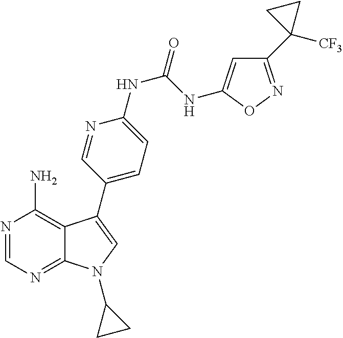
N1=CN=C2C(=C1N)C(C1=CC=C(NC(NC3=CC(C4([CF3])CC4)=NO3)=O)N=C1)=CN2C1CC1
